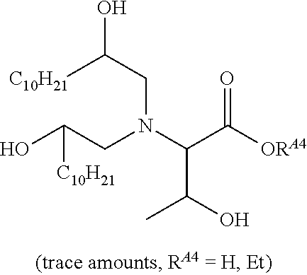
OC(CN(C(C([ORA4])=O)C(O)C)CC(O)[C10H21])[C10H21]
